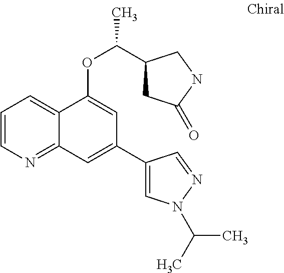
C1=CN=C2C(=C1)C(OC(C)C1CC(=O)NC1)=CC(C1=CN(C(C)C)N=C1)=C2
